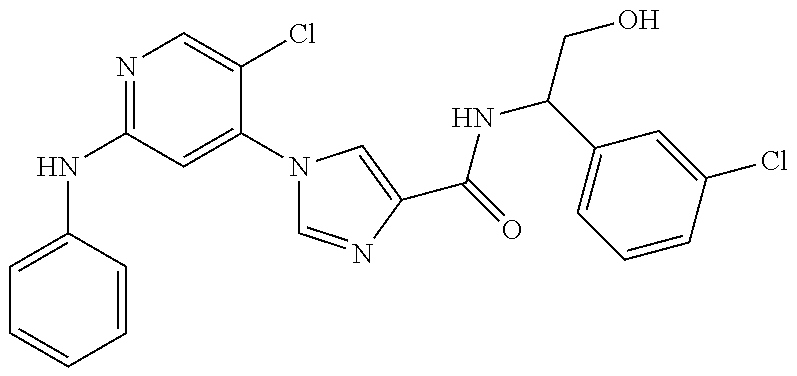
C1(NC2=NC=C(Cl)C(N3C=NC(C(NC(C4=CC=CC(Cl)=C4)CO)=O)=C3)=C2)=CC=CC=C1
